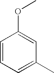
C1=CC=C(C)C=C1OC
